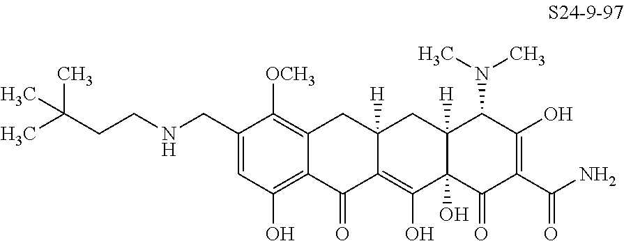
C1=C(CNCCC(C)(C)C)C([OCH3])=C2C(=C1O)C(=O)C1=C(O)C3(O)C([H])(CC1([H])C2)C(N(C)C)C(O)=C(C(N)=O)C3=O
